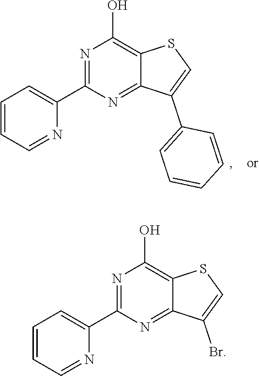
N1=C(C2=CC=CC=N2)N=C2C(=C1O)SC=C2C1=CC=CC=C1.N1=C(C2=CC=CC=N2)N=C2C(=C1O)SC=C2Br
